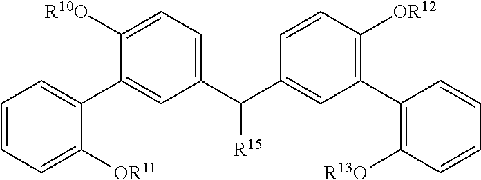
C1(C(C2=CC(C3=C([R13O])C=CC=C3)=C([OR12])C=C2)[R15])=CC=C([R10O])C(C2=CC=CC=C2[OR11])=C1
